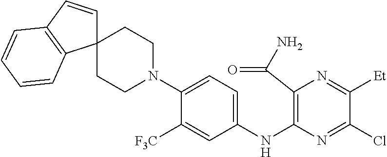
C1(NC2=C(C(N)=O)N=C([Et])C(Cl)=N2)=CC=C(N2CCC3(CC2)C=CC2=C3C=CC=C2)C([F3C])=C1
